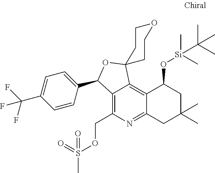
C12=C(COS(C)(=O)=O)N=C3C(=C1C1(OC2C2=CC=C(C(F)(F)F)C=C2)CCOCC1)C(O[Si](C)(C)C(C)(C)C)CC(C)(C)C3
